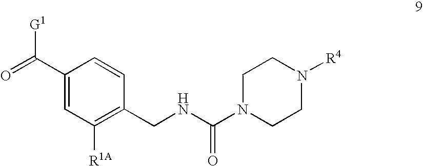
C1(C(=O)[G1])=CC([R1A])=C(CNC(=O)N2CCN([R4])CC2)C=C1
